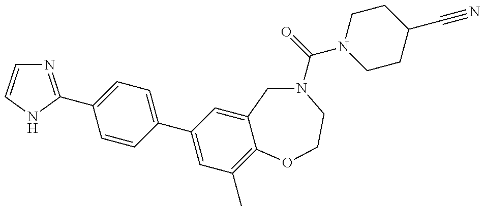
N1=C(C2=CC=C(C3=CC(C)=C4C(=C3)CN(C(=O)N3CCC(C#N)CC3)CCO4)C=C2)NC=C1
